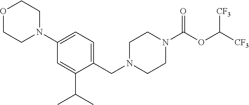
C1=C(N2CCOCC2)C=C(C(C)C)C(CN2CCN(C(OC([CF3])[CF3])=O)CC2)=C1
